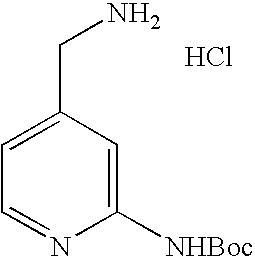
C1=C(CN)C=C([NHBoc])N=C1.Cl
